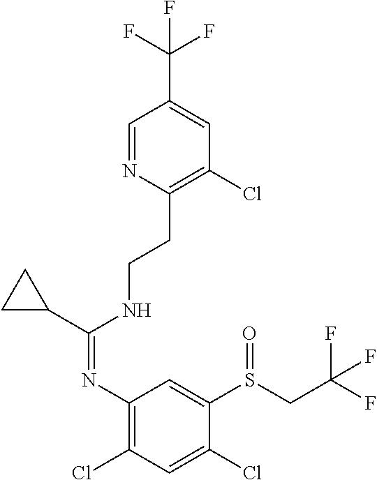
C1C(C(NCCC2=C(Cl)C=C(C(F)(F)F)C=N2)=NC2=C(Cl)C=C(Cl)C(S(CC(F)(F)F)=O)=C2)C1
